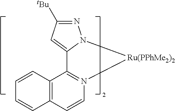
C1=CC2=C(C=C1)C=CN1=C2C2=CC([tBu])=NN2[Ru(PPhMe2)2]1
